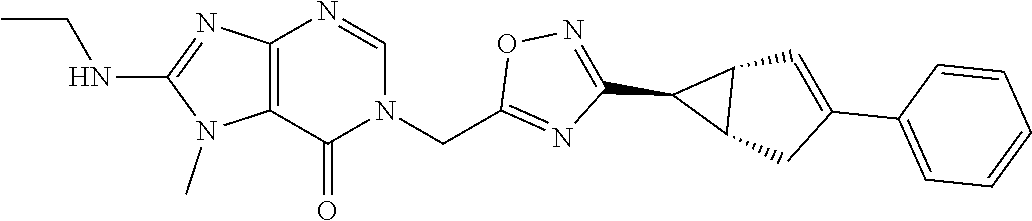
C12=C(N=CN(CC3=NC(C4C5C4C=C(C4=CC=CC=C4)C5)=NO3)C1=O)N=C(NCC)N2C
